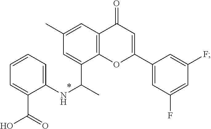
C1=C(C(C)NC2=CC=CC=C2C(O)=O)C2=C(C=C1C)C(=O)C=C(C1=CC(F)=CC(F)=C1)O2
